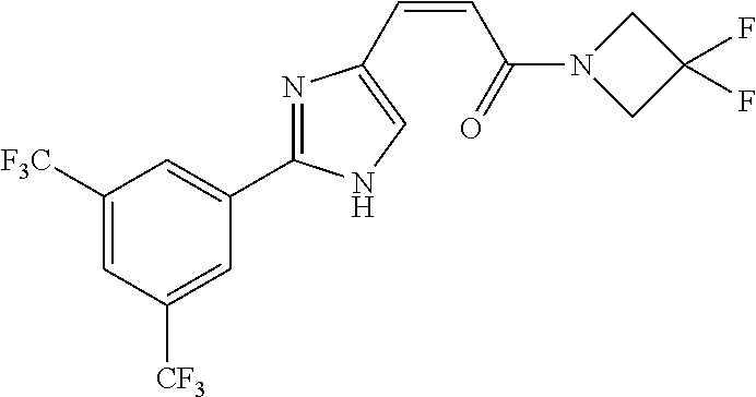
C1([F3C])=CC([CF3])=CC(C2=NC(C=CC(=O)N3CC(F)(F)C3)=CN2)=C1
